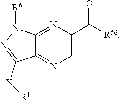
[R56]C(=O)C1=CN=C2C(=N1)N([R6])N=C2[X][R1]
